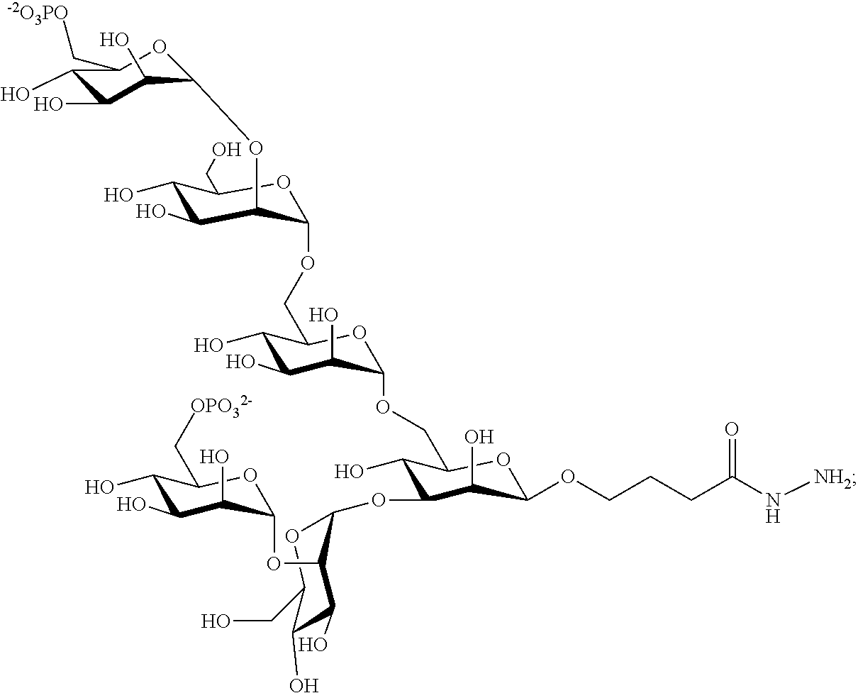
C1(O)C(C[-2O3PO])OC(OC2C(O)C(O)C(CO)OC2OCC2OC(OCC3OC(OCCCC(N[NH2])=O)C(O)C(OC4OC(CO)C(O)C(O)C4OC4OC(C[OPO32-])C(O)C(O)C4O)C3O)C(O)C(O)C2O)C(O)C1O
